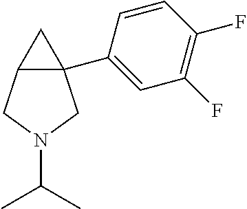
C12(C3=CC(F)=C(F)C=C3)C(CN(C(C)C)C1)C2
